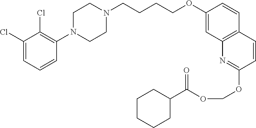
C1(Cl)=CC=CC(N2CCN(CCCCOC3=CC4=C(C=C3)C=CC(OCOC(=O)C3CCCCC3)=N4)CC2)=C1Cl
